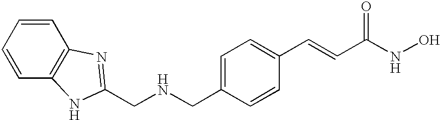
C1=CC=CC2=C1NC(CNCC1=CC=C(C=CC(=O)NO)C=C1)=N2
